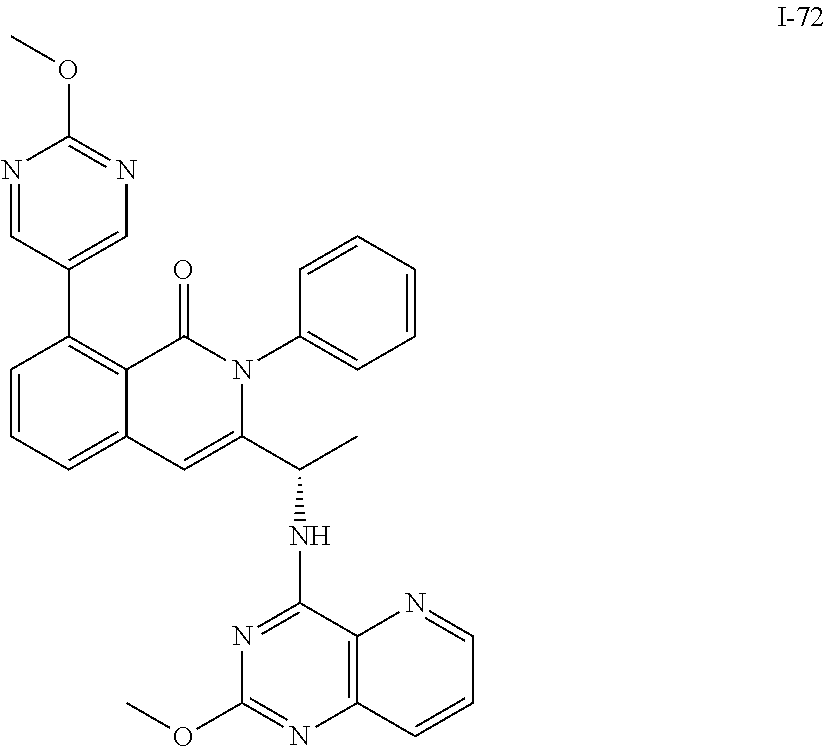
C1(C2=C3C(=CC=C2)C=C(C(C)NC2=NC(OC)=NC4=C2N=CC=C4)N(C2=CC=CC=C2)C3=O)=CN=C(OC)N=C1
